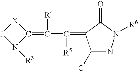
[X]1[J]N([R3])C1=C([R4])C([R5])=C1C([G])=NN([R6])C1=O
